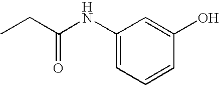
CCC(NC1=CC=CC(O)=C1)=O
